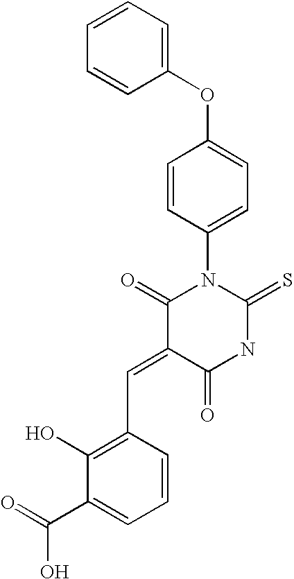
C1(OC2=CC=CC=C2)=CC=C(N2C(=O)C(=CC3=C(O)C(C(=O)O)=CC=C3)C(=O)NC2=S)C=C1
